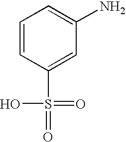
C1(N)=CC=CC(S(=O)(=O)O)=C1
